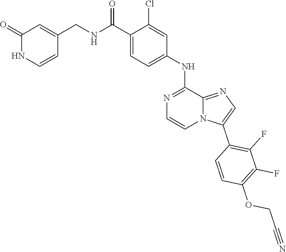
C1=CC(OCC#N)=C(F)C(F)=C1C1=CN=C2N1C=CN=C2NC1=CC=C(C(NCC2=CC(=O)NC=C2)=O)C(Cl)=C1
